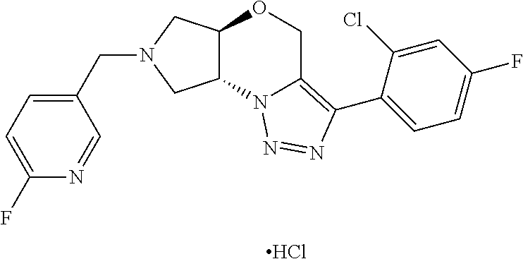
Cl.C(N1CC2C(C1)N1C(=C(C3=CC=C(F)C=C3Cl)N=N1)CO2)C1=CC=C(F)N=C1
